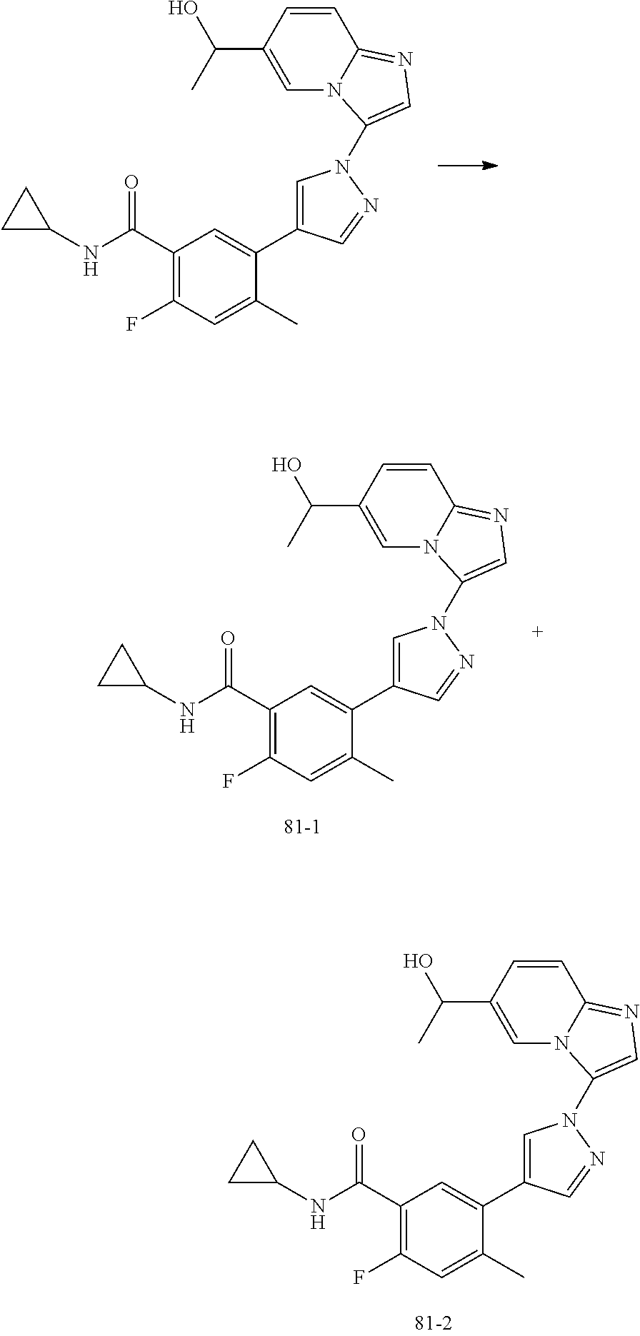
C1(C(NC2CC2)=O)=C(F)C=C(C)C(C2=CN(C3=CN=C4N3C=C(C(C)O)C=C4)N=C2)=C1.C1(C(NC2CC2)=O)=C(F)C=C(C)C(C2=CN(C3=CN=C4N3C=C(C(C)O)C=C4)N=C2)=C1.C1(C(NC2CC2)=O)=C(F)C=C(C)C(C2=CN(C3=CN=C4N3C=C(C(C)O)C=C4)N=C2)=C1
